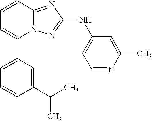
C1=CC2=NC(NC3=CC=NC(C)=C3)=NN2C(C2=CC=CC(C(C)C)=C2)=C1
